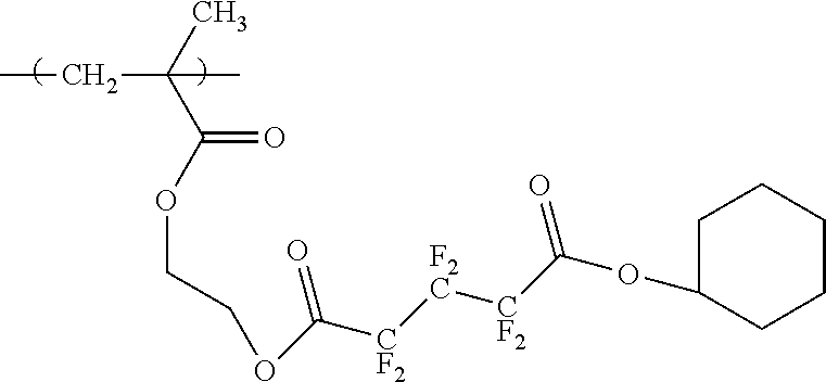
CCC(C(OCCOC([CF2][F2C][CF2]C(OC1CCCCC1)=O)=O)=O)(C)C
